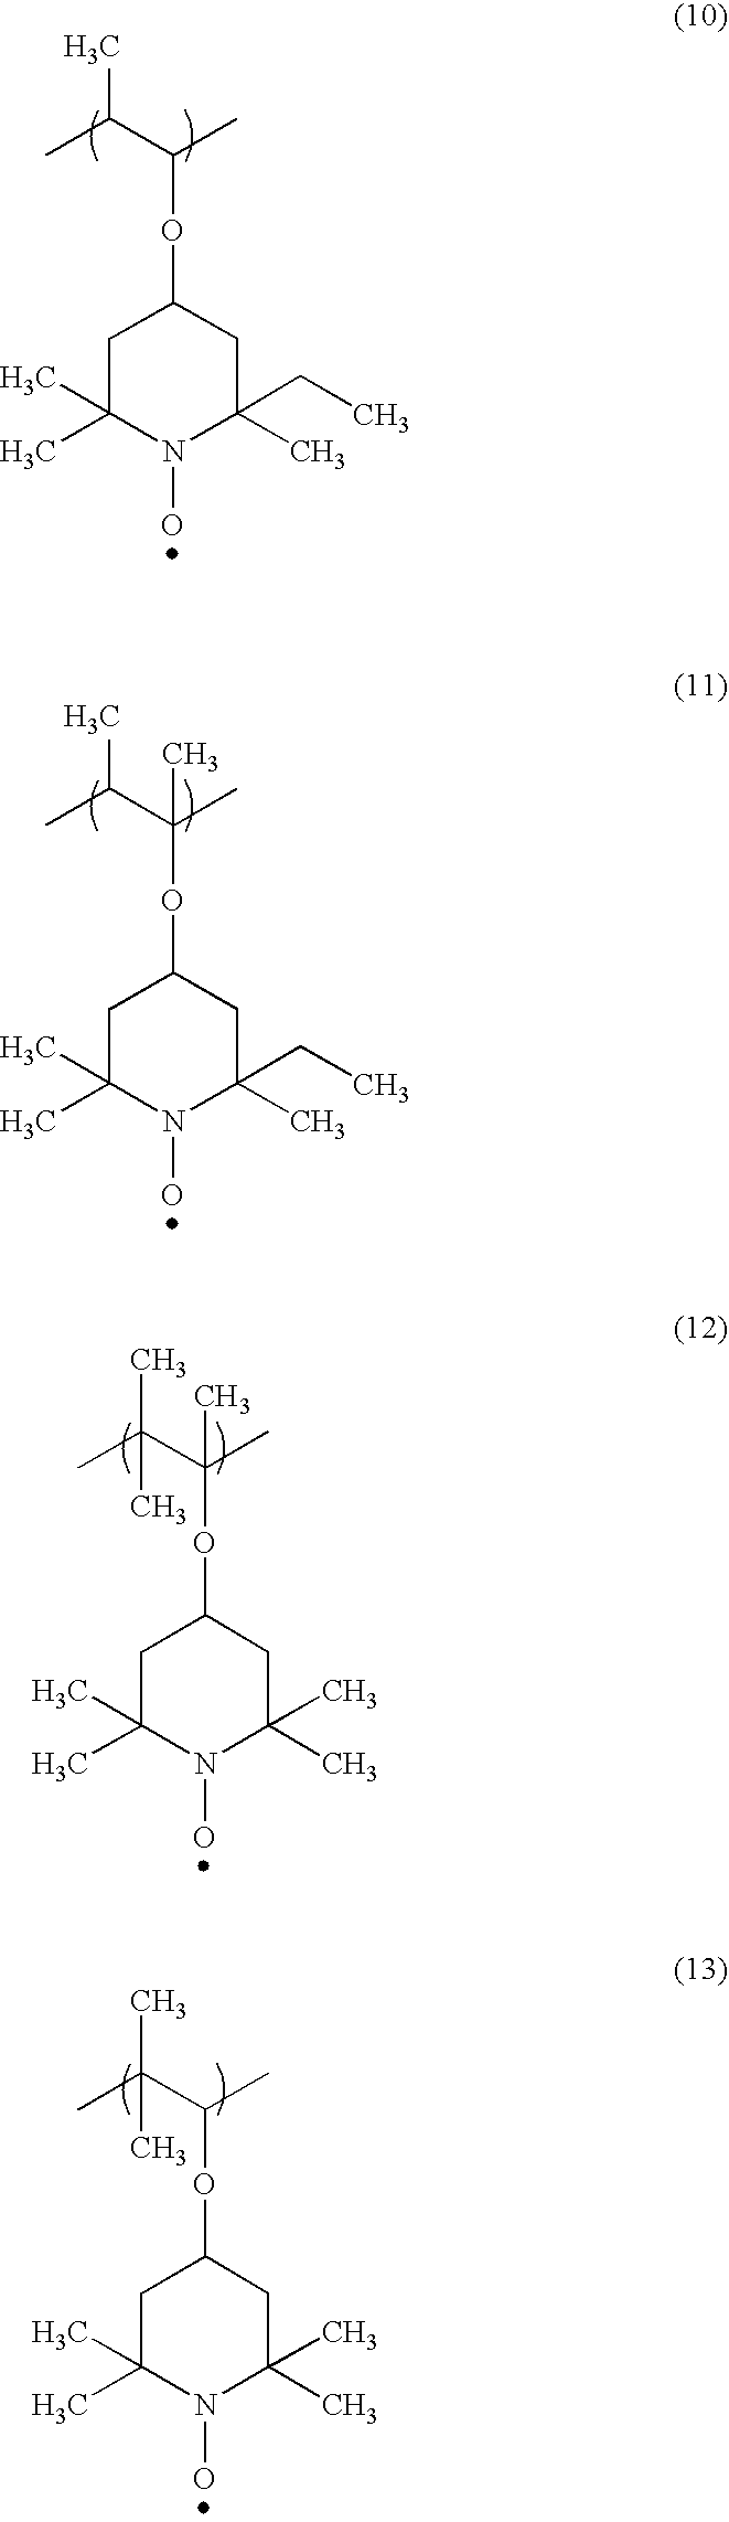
C1C(C)(C)N(O)C(C)(CC)CC1OC(C)C(C)C.C1C(C)(C)N(O)C(C)(CC)CC1OC(C)(C(C)C)C.C1C(C)(C)N(O)C(C)(C)CC1OC(C)(C(C)(C)C)C.C1C(C)(C)N(O)C(C)(C)CC1OC(C)C(C)(C)C
